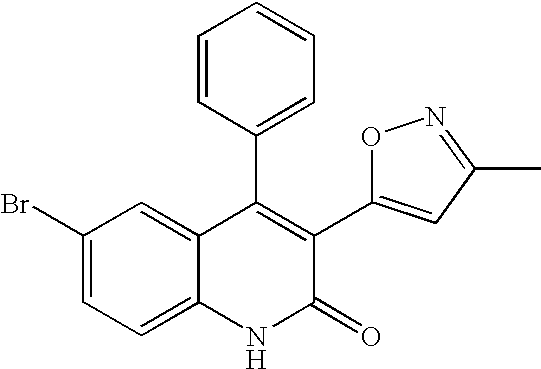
C1(Br)=CC=C2C(=C1)C(C1=CC=CC=C1)=C(C1=CC(C)=NO1)C(=O)N2
